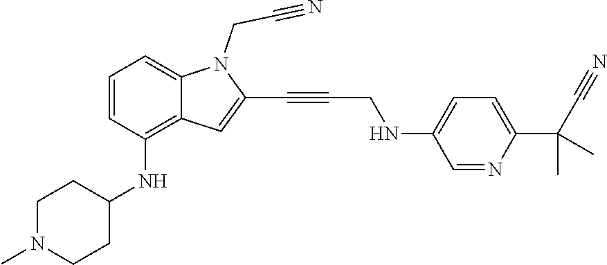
C(C#N)N1C2=CC=CC(NC3CCN(C)CC3)=C2C=C1C#CCNC1=CC=C(C(C)(C)C#N)N=C1
